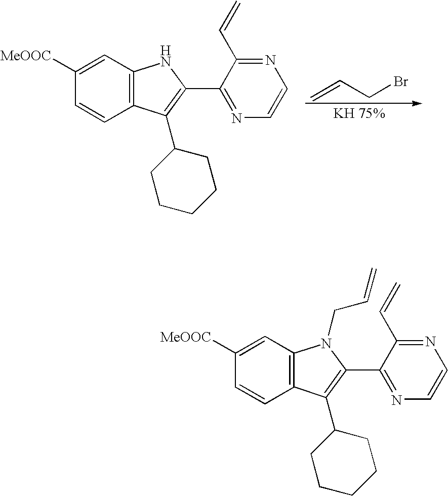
C1(C2=C(C3CCCCC3)C3=C(N2)C=C([MeOOC])C=C3)=NC=CN=C1C=C.C=CCBr.C1(C2=C(C3CCCCC3)C3=C(N2CC=C)C=C([MeOOC])C=C3)=NC=CN=C1C=C
